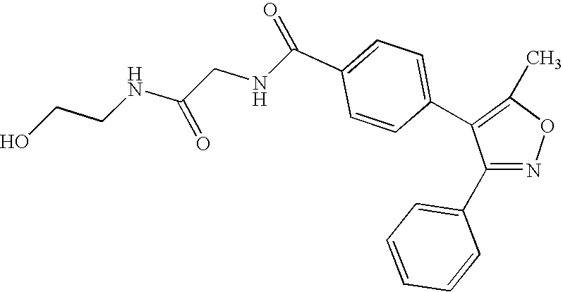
N1=C(C2=CC=CC=C2)C(C2=CC=C(C(NCC(NCCO)=O)=O)C=C2)=C(C)O1
